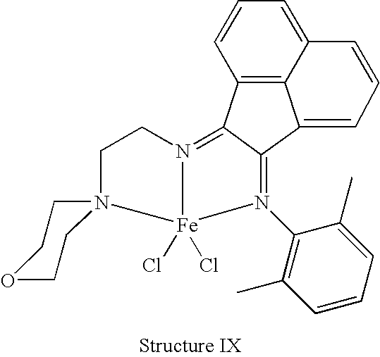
C12=C3C=CC=C1C=CC=C2C1=N(C2=C(C)C=CC=C2C)[Fe]2(Cl)(Cl)N(=C31)CCN21CCOCC1
